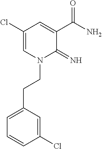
C1(Cl)=CN(CCC2=CC=CC(Cl)=C2)C(=N)C(C(N)=O)=C1
